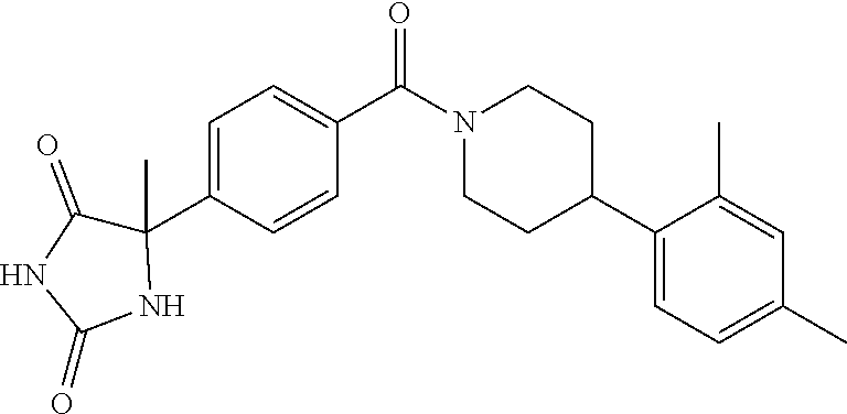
C1=C(C2(C)C(=O)NC(=O)N2)C=CC(C(N2CCC(C3=CC=C(C)C=C3C)CC2)=O)=C1
